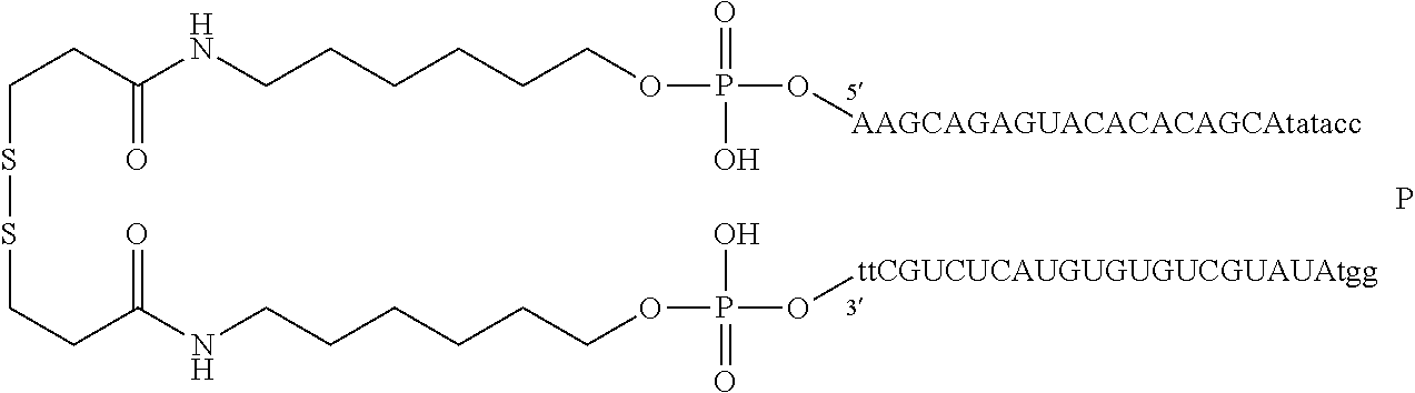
C(SSCCC(=O)NCCCCCCOP(O)(=O)O[ttCGUCUCAUGUGUGUCGUAUAtgg])CC(=O)NCCCCCCOP(=O)(O[AAGCAGAGUACACACAGCAtatacc])O.P
